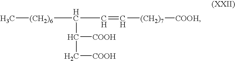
C[(CH2)6]C(C=C[(CH2)7][COOH])C([COOH])C[COOH]
